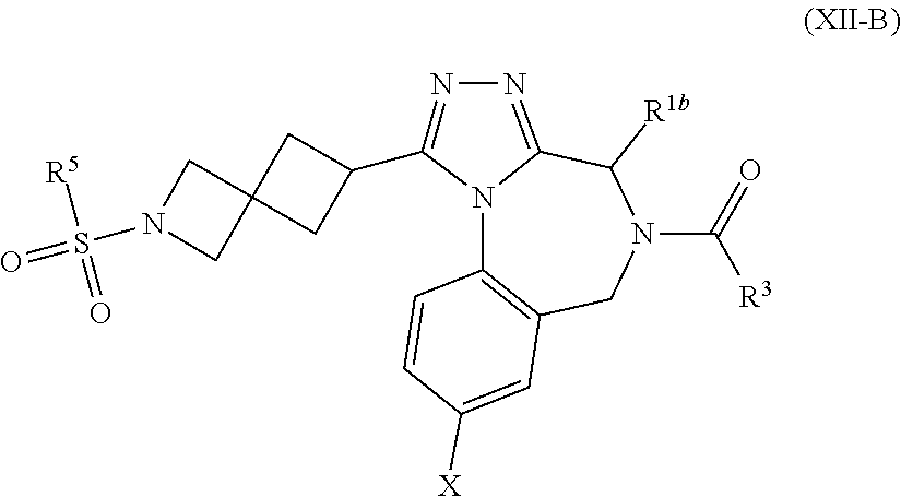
S(N1CC2(C1)CC(C1=NN=C3N1C1=C(CN(C(=O)[R3])C3[R1b])C=C([X])C=C1)C2)(=O)([R5])=O
